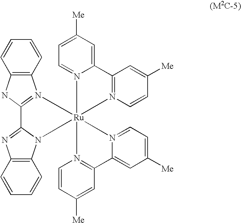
C12=C(NC3=N1[Ru]14(N5C6=C(N=C35)C=CC=C6)(N3=C(C=C([Me])C=C3)C3=CC([Me])=CC=N31)N1=CC=C([Me])C=C1C1=N4C=CC([Me])=C1)C=CC=C2
